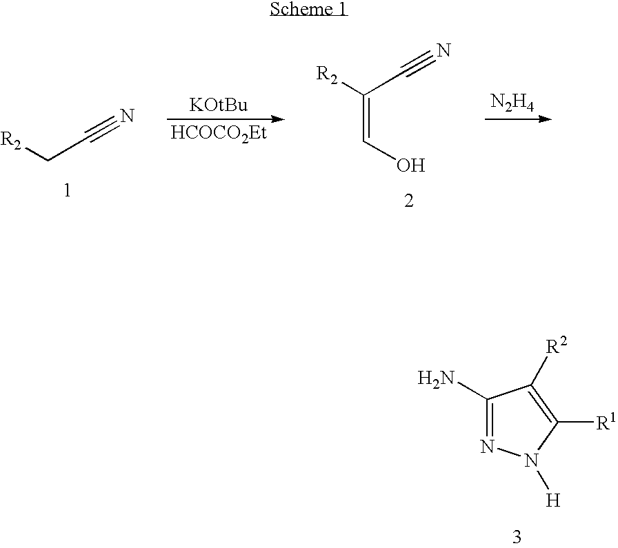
[HCOCO2Et].[N2H4].[R2]CC#N.C(=CO)(C#N)[R2].C1(N)=NN([H])C([R1])=C1[R2]
